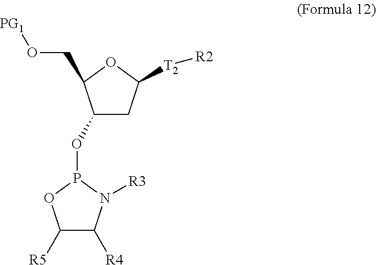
C1(OP2OC([R5])C([R4])N2[R3])CC([T2][R2])OC1CO[PG1]
